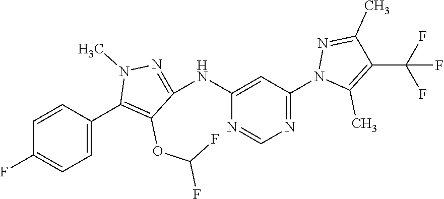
N1=C(N2C(C)=C(C(F)(F)F)C(C)=N2)C=C(NC2=NN(C)C(C3=CC=C(F)C=C3)=C2OC(F)F)N=C1
